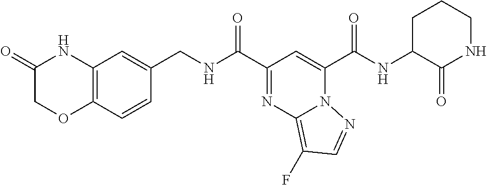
C(C1=NC2=C(F)C=NN2C(C(=O)NC2C(=O)NCCC2)=C1)(=O)NCC1=CC2=C(C=C1)OCC(=O)N2
